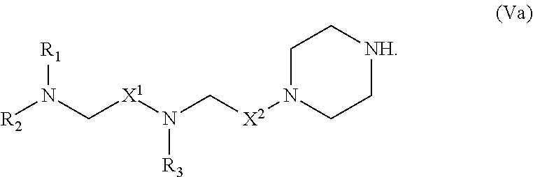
[X2](N1CC[NH]CC1)CN([X1]CN([R2])[R1])[R3]
